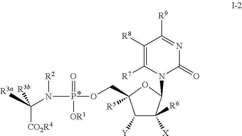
C1([Y])C([X])([R6])C(N2C(=O)N=C([R9])C([R8])=C2[R7])OC1([R5])COP(N([R2])C([CO2R4])([R3a])[R3b])(=O)[OR1]
